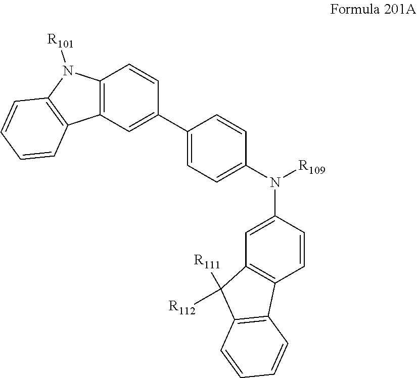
C1(C2=CC3=C(C=C2)N([R101])C2=C3C=CC=C2)=CC=C(N([R109])C2=CC3=C(C=C2)C2=C(C3([R112])[R111])C=CC=C2)C=C1
